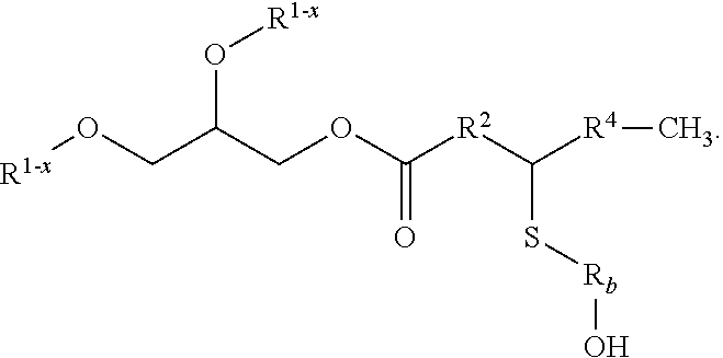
O(C(COC([R2]C([R4]C)S[Rb]O)=O)CO[R1-x])[R1-x]
